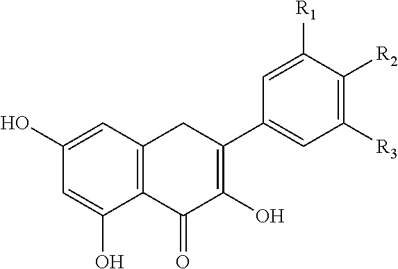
C12=C(C=C(O)C=C1O)CC(C1=CC([R3])=C([R2])C([R1])=C1)=C(O)C2=O
